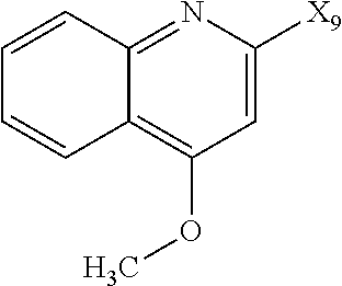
C1=C([X9])N=C2C(=C1OC)C=CC=C2
